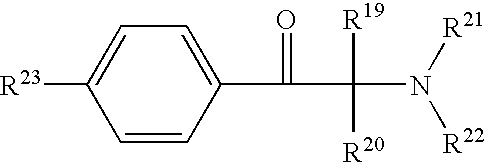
C1=CC(C(=O)C([R19])([R20])N([R21])[R22])=CC=C1[R23]
